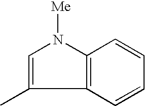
C12=C(C=CC=C1)C(C)=CN2[Me]
